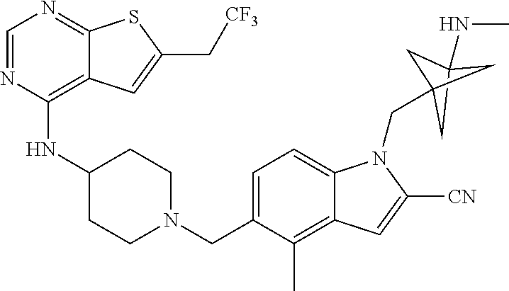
C1=NC(NC2CCN(CC3=CC=C4C(=C3C)C=C([CN])N4CC34CC(NC)(C3)C4)CC2)=C2C(=N1)SC(C[CF3])=C2
